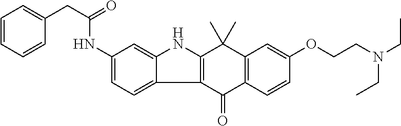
C1(NC(CC2=CC=CC=C2)=O)=CC=C2C(=C1)NC1=C2C(=O)C2=C(C1(C)C)C=C(OCCN(CC)CC)C=C2
